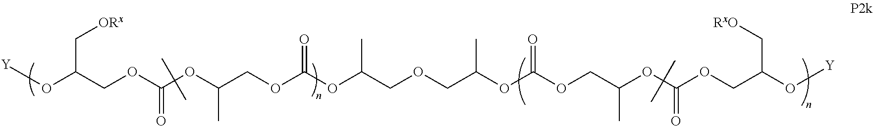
[Y]OC(COC(OC(COC(OC(COCC(OC(OCC(OC(OCC(O[Y])C[RxO])=O)C)=O)C)C)=O)C)=O)C[ORx]
